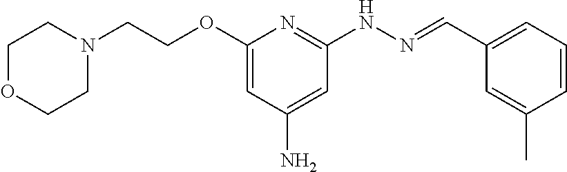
N1(CCOC2=CC(N)=CC(NN=CC3=CC=CC(C)=C3)=N2)CCOCC1
